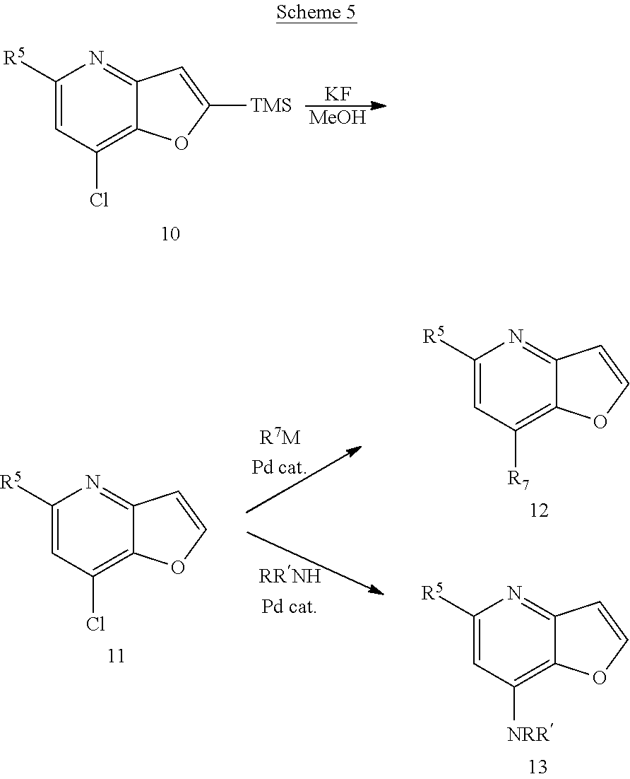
C1([R5])=CC(Cl)=C2C(=N1)C=C([TMS])O2.[KF].[MeOH].C1([R5])=CC(Cl)=C2C(=N1)C=CO2.C1([R5])=CC([R7])=C2C(=N1)C=CO2.C1([R5])=CC([NRR])=C2C(=N1)C=CO2
